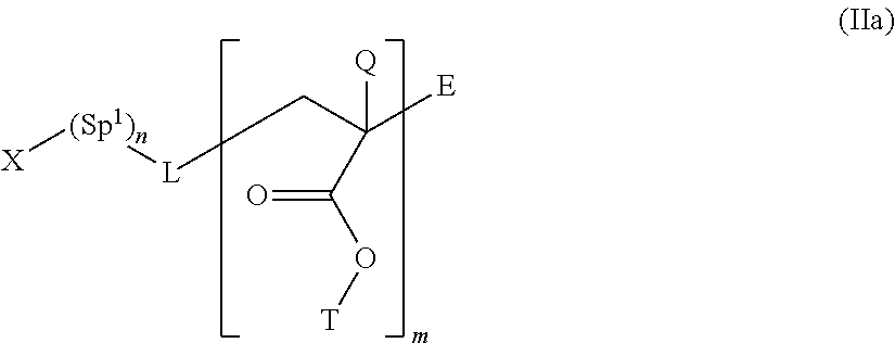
[X][(Sp1)n][L]CC([E])([Q])C(O[T])=O
